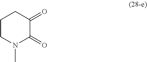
C1CN(C)C(=O)C(=O)C1
